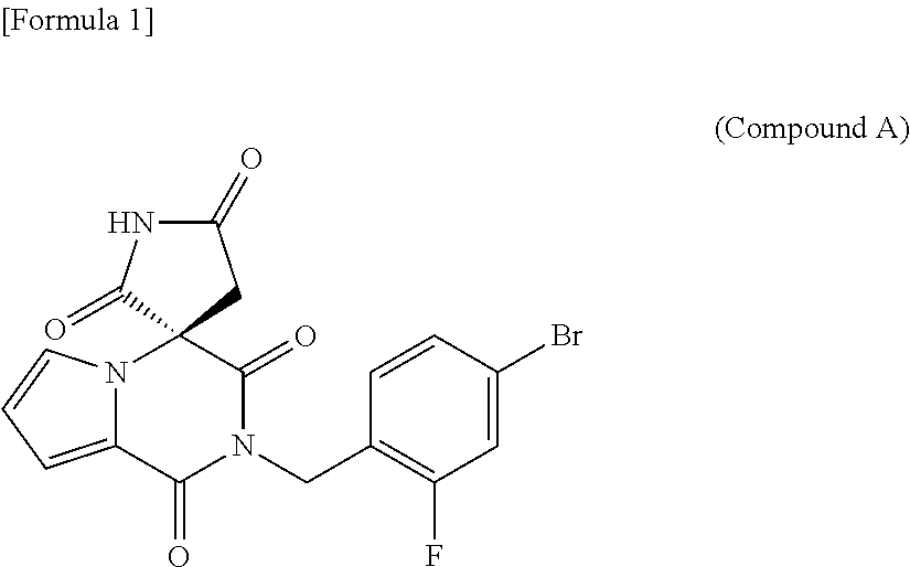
C1=C(Br)C=CC(CN2C(=O)C3(N4C(=CC=C4)C2=O)CC(=O)NC3=O)=C1F
